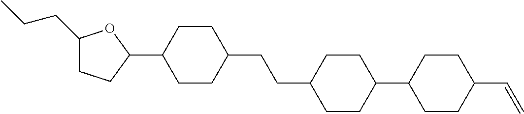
C1(CCC)CCC(C2CCC(CCC3CCC(C4CCC(C=C)CC4)CC3)CC2)O1
